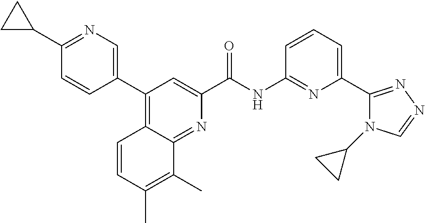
C1(C2=CN=C(C3CC3)C=C2)=C2C(=NC(C(NC3=NC(C4=NN=CN4C4CC4)=CC=C3)=O)=C1)C(C)=C(C)C=C2
